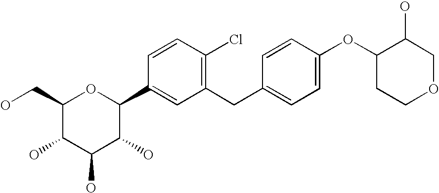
C1(CO)C(O)C(O)C(O)C(C2=CC(CC3=CC=C(OC4CCOCC4O)C=C3)=C(Cl)C=C2)O1
